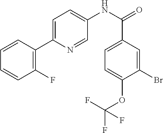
C1=CC(C2=CC=C(NC(=O)C3=CC=C(OC(F)(F)F)C(Br)=C3)C=N2)=C(F)C=C1
